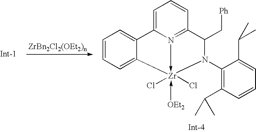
C1=CC=C2C(=C1)C1=CC=CC3=N1->[Zr]2(Cl)(Cl)(-[OEt2])N(C1=C(C(C)C)C=CC=C1C(C)C)C3C[Ph]
